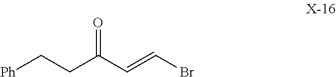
[Ph]CCC(C=CBr)=O
